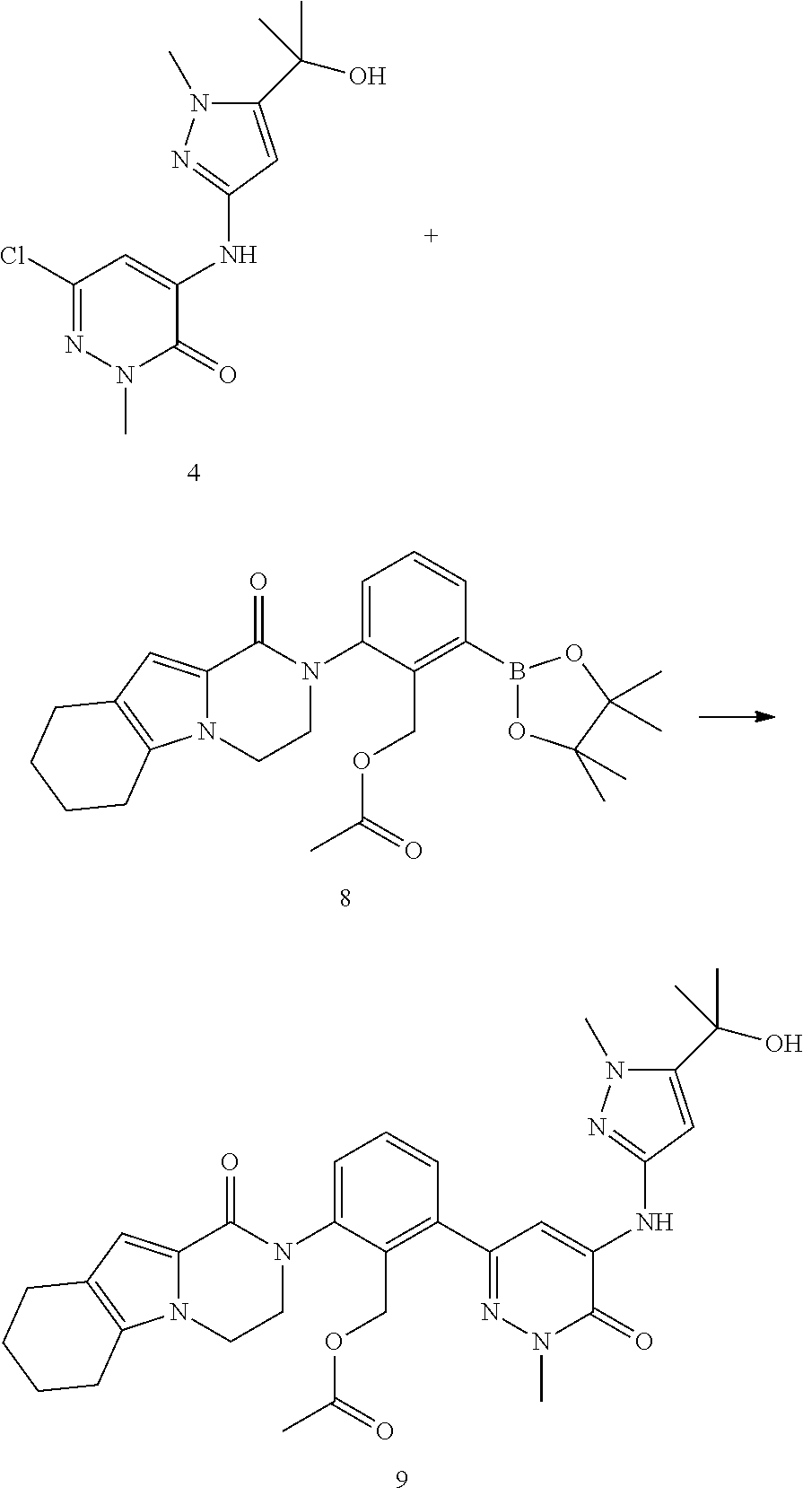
C1=C(N2C(=O)C3=CC4=C(N3CC2)CCCC4)C(COC(C)=O)=C(B2OC(C)(C)C(C)(C)O2)C=C1.C1=C(N2C(=O)C3=CC4=C(N3CC2)CCCC4)C(COC(C)=O)=C(C2=NN(C)C(=O)C(NC3=NN(C)C(C(C)(O)C)=C3)=C2)C=C1.N1=C(Cl)C=C(NC2=NN(C)C(C(C)(O)C)=C2)C(=O)N1C
